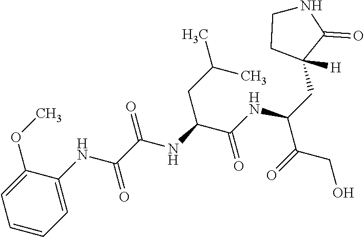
C1=CC=C(NC(C(NC(C(NC(CC2([H])C(=O)NCC2)C(=O)CO)=O)CC(C)C)=O)=O)C(OC)=C1
